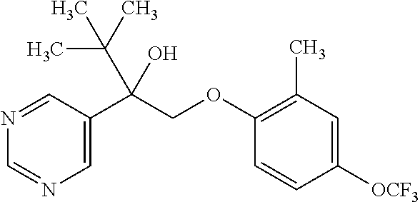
C1=C(C(COC2=C(C)C=C([OCF3])C=C2)(C(C)(C)C)O)C=NC=N1
